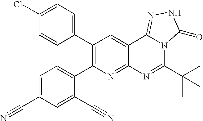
C1(C2=C(C3=CC=C(C#N)C=C3C#N)N=C3C(=C2)C2=NNC(=O)N2C(C(C)(C)C)=N3)=CC=C(Cl)C=C1
